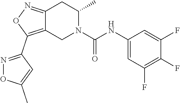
C12=NOC(C3=NOC(C)=C3)=C1CN(C(NC1=CC(F)=C(F)C(F)=C1)=O)C(C)C2
